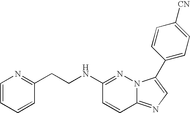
N1=C(NCCC2=NC=CC=C2)C=CC2=NC=C(C3=CC=C([CN])C=C3)N12
